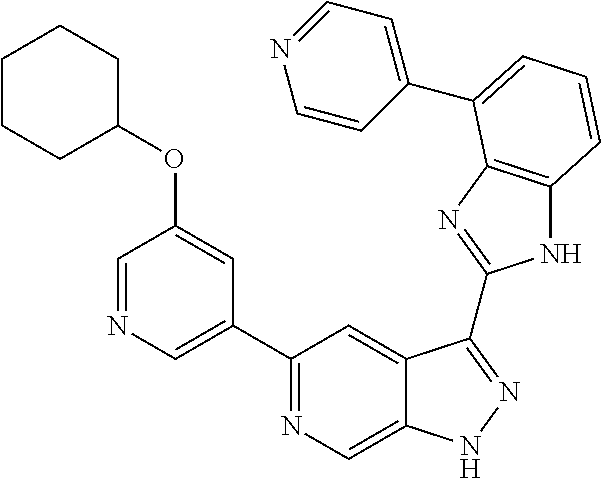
C1(C2=NC=C3C(=C2)C(C2=NC4=C(N2)C=CC=C4C2=CC=NC=C2)=NN3)=CN=CC(OC2CCCCC2)=C1
